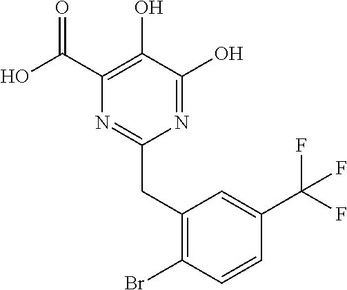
N1=C(O)C(O)=C(C(O)=O)N=C1CC1=C(Br)C=CC(C(F)(F)F)=C1
